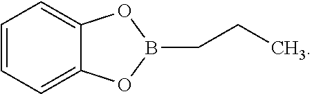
C1=CC=C2C(=C1)OB(CCC)O2
